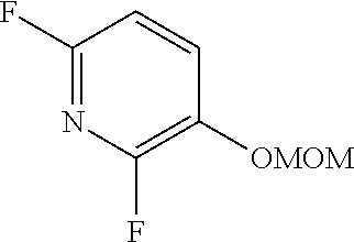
C1(F)=NC(F)=C([OMOM])C=C1
